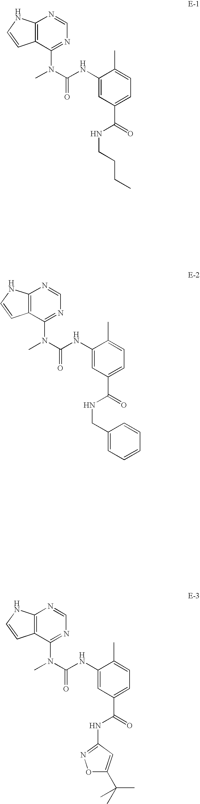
N1=CN=C(N(C)C(=O)NC2=CC(C(NCCCC)=O)=CC=C2C)C2=C1NC=C2.N1=CN=C(N(C)C(=O)NC2=CC(C(NCC3=CC=CC=C3)=O)=CC=C2C)C2=C1NC=C2.N1=CN=C(N(C)C(=O)NC2=CC(C(NC3=NOC(C(C)(C)C)=C3)=O)=CC=C2C)C2=C1NC=C2
